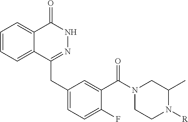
C1=CC=C2C(=C1)C(=O)NN=C2CC1=CC=C(F)C(C(N2CCN([R])C(C)C2)=O)=C1
